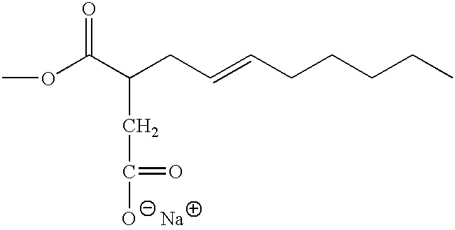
COC(C(CC=CCCCCC)CC(=O)[O-])=O.[Na]
